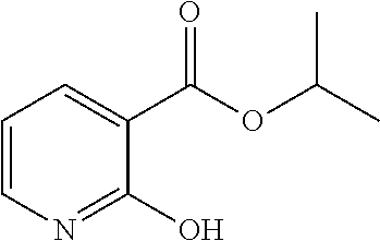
C1=CN=C(O)C(C(OC(C)C)=O)=C1
